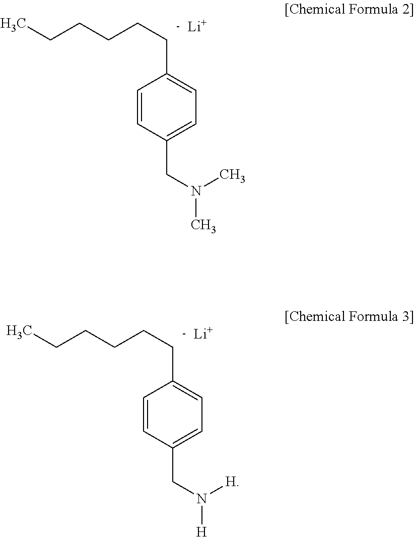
C1=C(CN(C)C)C=CC(CCCCCC)=C1.[Li].C1=C(CN([H])[H])C=CC(CCCCCC)=C1.[Li]
